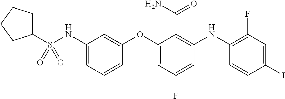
C1(OC2=CC(NS(C3CCCC3)(=O)=O)=CC=C2)=CC(F)=CC(NC2=C(F)C=C(I)C=C2)=C1C(N)=O
